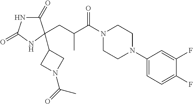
C1(=O)NC(=O)NC1(C1CN(C(=O)C)C1)CC(C)C(=O)N1CCN(C2=CC=C(F)C(F)=C2)CC1
